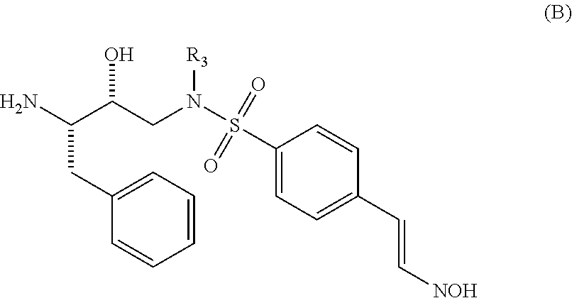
C(C(N)C(CN([R3])S(=O)(=O)C1=CC=C(C=C[NOH])C=C1)O)C1=CC=CC=C1
